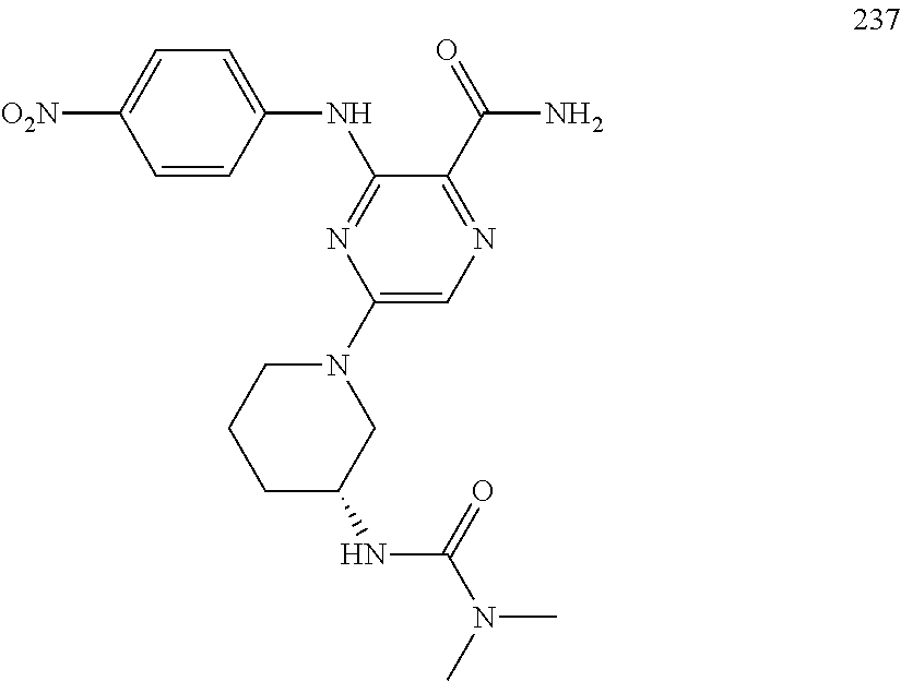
C1=CC(NC2=NC(N3CCCC(NC(N(C)C)=O)C3)=CN=C2C(N)=O)=CC=C1[O2N]
